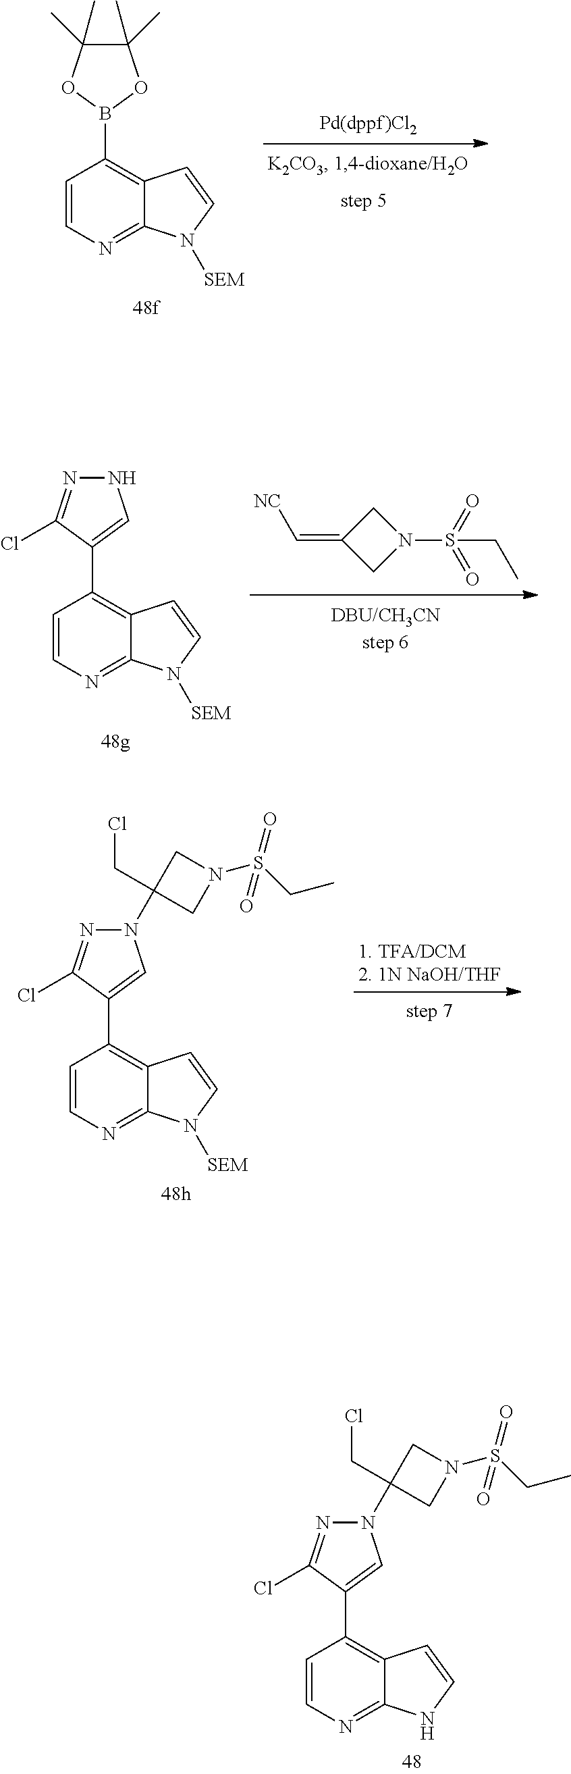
C1=CC(B2OC(C)(C)C(C)(C)O2)=C2C(=N1)N([SEM])C=C2.[NC]C=C1CN(S(=O)(=O)CC)C1.C1=CC(C2=CNN=C2Cl)=C2C(=N1)N([SEM])C=C2.C1=CC(C2=CN(C3(CCl)CN(S(CC)(=O)=O)C3)N=C2Cl)=C2C(=N1)NC=C2.C1=CC(C2=CN(C3(CCl)CN(S(CC)(=O)=O)C3)N=C2Cl)=C2C(=N1)N([SEM])C=C2
